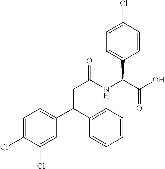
C1=C(Cl)C(Cl)=CC(C(C2=CC=CC=C2)CC(=O)NC(C(O)=O)C2=CC=C(Cl)C=C2)=C1
